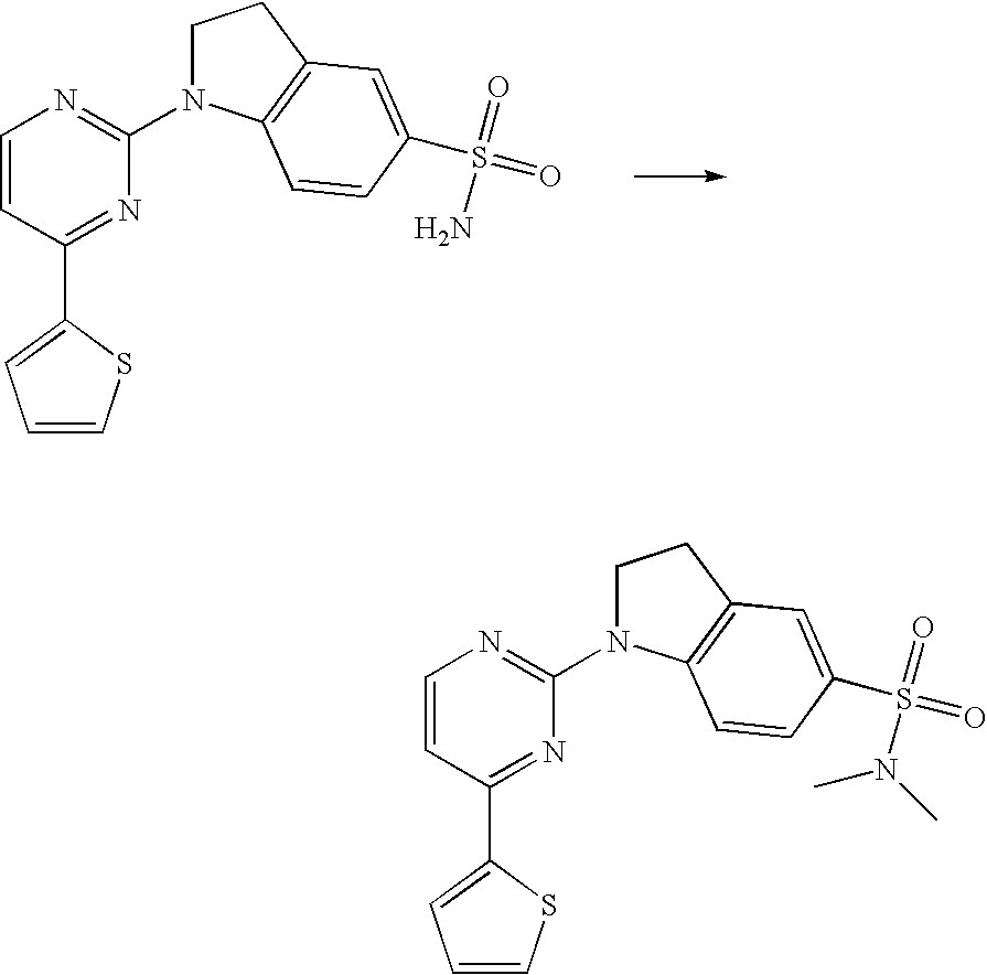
C1=CC(C2=CC=CS2)=NC(N2CCC3=C2C=CC(S(=O)(N)=O)=C3)=N1.C1=CC(C2=CC=CS2)=NC(N2CCC3=C2C=CC(S(=O)(N(C)C)=O)=C3)=N1
